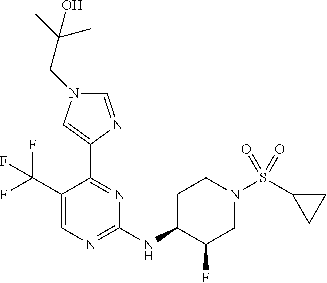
C1(C(F)(F)F)=CN=C(NC2C(F)CN(S(C3CC3)(=O)=O)CC2)N=C1C1=CN(CC(C)(C)O)C=N1
